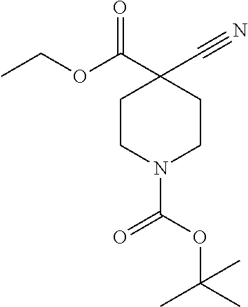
CCOC(C1(C#N)CCN(C(=O)OC(C)(C)C)CC1)=O
